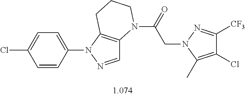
C1=C(N2N=CC3=C2CCCN3C(=O)CN2C(C)=C(Cl)C([CF3])=N2)C=CC(Cl)=C1
